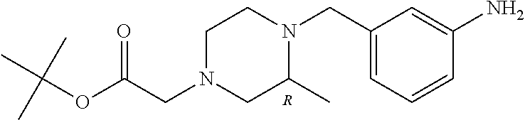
C1N(CC(OC(C)(C)C)=O)CC(C)N(CC2=CC=CC(N)=C2)C1.[R]
